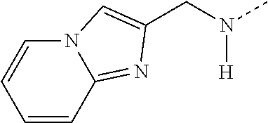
C(N([H])C)C1=CN2C=CC=CC2=N1
